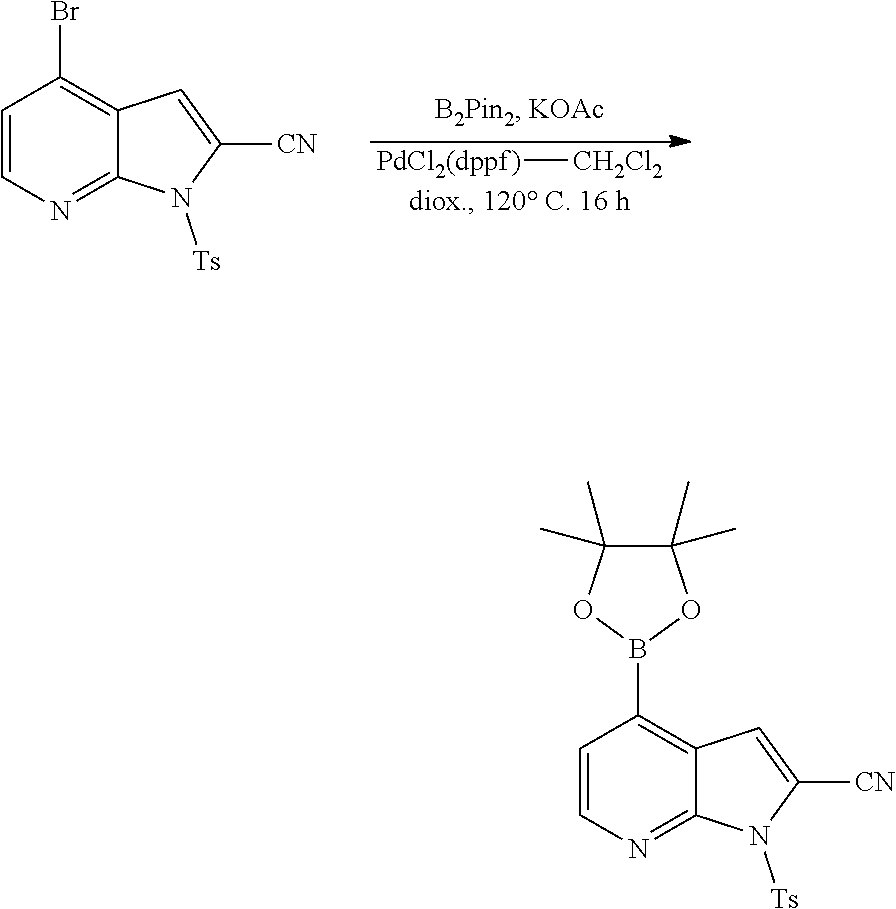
[PdCl2(dppf)][CH2Cl2].C1=CN=C2C(=C1Br)C=C([CN])N2[Ts].C1=CN=C2C(=C1B1OC(C)(C)C(C)(C)O1)C=C([CN])N2[Ts]
